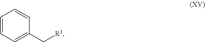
C1=CC=C(C[R1])C=C1
